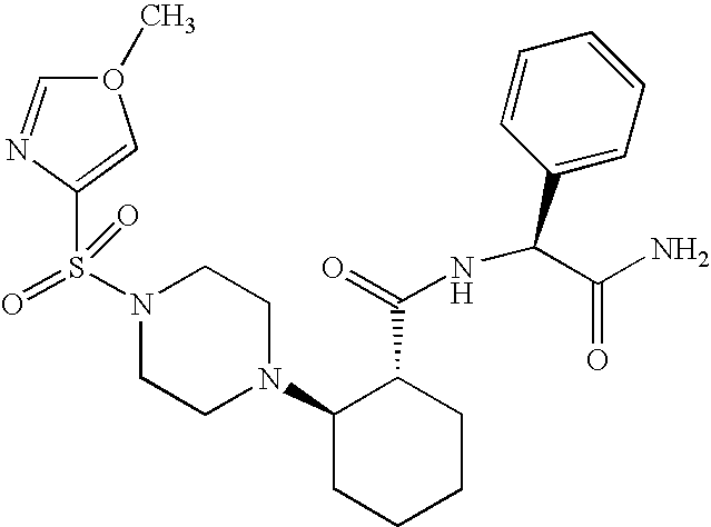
S(N1CCN(C2CCCCC2C(=O)NC(C2=CC=CC=C2)C(N)=O)CC1)(=O)(C1=CO(C)C=N1)=O
